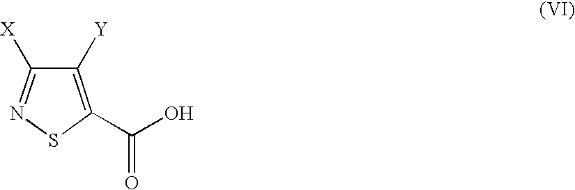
C1(C(O)=O)=C([Y])C([X])=NS1
